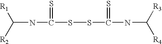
C(NC(=S)SSC(=S)NC([R4])[R3])([R1])[R2]
